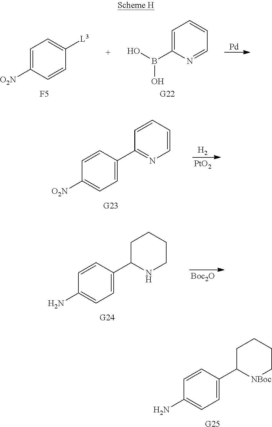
[Pd].C1=C([O2N])C=CC([L3])=C1.[F5].[G22].C1=C(B(O)O)N=CC=C1.[H2].[PtO2].[G23].C1=C(C2=NC=CC=C2)C=CC([O2N])=C1.[G24].[Boc2O].C1=C(C2NCCCC2)C=CC(N)=C1.[G25].C1=C(C2[NBoc]CCCC2)C=CC(N)=C1
